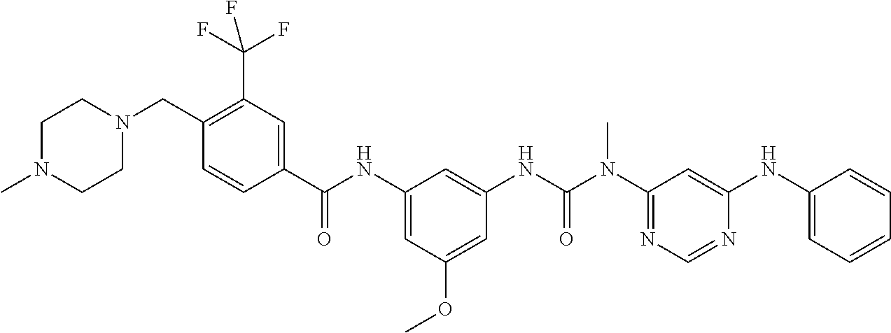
C1(CN2CCN(C)CC2)=C(C(F)(F)F)C=C(C(NC2=CC(OC)=CC(NC(N(C3=NC=NC(NC4=CC=CC=C4)=C3)C)=O)=C2)=O)C=C1
